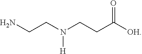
NCCN(CCC([OH])=O)[H]
